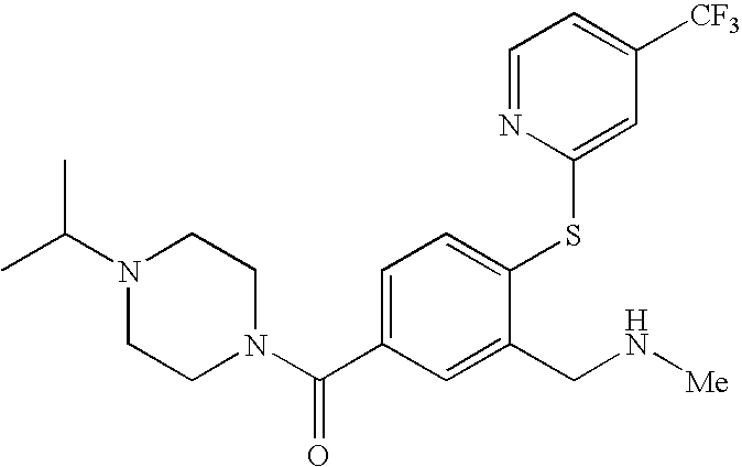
C1=C(C(N2CCN(C(C)C)CC2)=O)C=C(CN[Me])C(SC2=CC([CF3])=CC=N2)=C1
